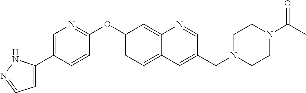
C1=C(C2=CN=C(OC3=CC=C4C(=C3)N=CC(CN3CCN(C(C)=O)CC3)=C4)C=C2)NN=C1
